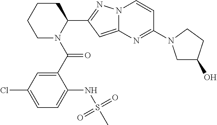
C1N(C(C2=CC(Cl)=CC=C2NS(C)(=O)=O)=O)C(C2=NN3C(=C2)N=C(N2CC(O)CC2)C=C3)CCC1
